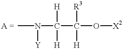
CN([Y])C([H])([H])C([H])([R3])O[X2].[ A]
